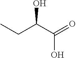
C(C(O)=O)(CC)O
